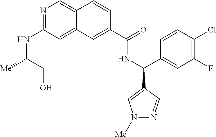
N1=C(NC([Me])CO)C=C2C(=C1)C=CC(C(=O)NC(C1=CC(F)=C(Cl)C=C1)C1=CN([Me])N=C1)=C2
